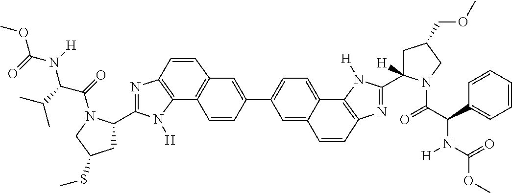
C12=C(N=C(C3CC(SC)CN3C(=O)C(C(C)C)N([H])C(=O)OC)N1[H])C=CC1=C2C=CC(C2=CC=C3C4=C(N=C(C5([H])CC(COC)CN5C(=O)C(C5=CC=CC=C5)N([H])C(=O)OC)N4[H])C=CC3=C2)=C1
